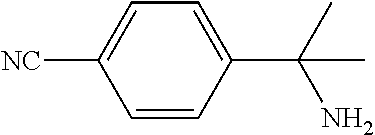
C1=C(C(N)(C)C)C=CC([NC])=C1
